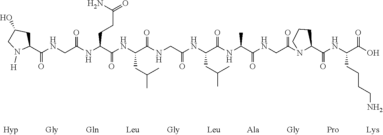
C1(C(NCC(NC(C(NC(C(NCC(NC(C(NC(C(NCC(N2C(C(NC(C(O)=O)CCCCN)=O)CCC2)=O)=O)C)=O)CC(C)C)=O)=O)CC(C)C)=O)CCC(N)=O)=O)=O)CC(O)CN1[H]
